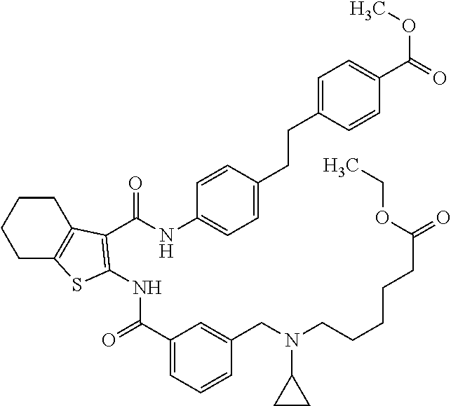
C1CC2=C(CC1)SC(NC(=O)C1=CC=CC(CN(C3CC3)CCCCCC(=O)OCC)=C1)=C2C(NC1=CC=C(CCC2=CC=C(C(=O)OC)C=C2)C=C1)=O
